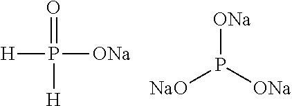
O=P([H])([ONa])[H].[NaO]P([ONa])[ONa]
